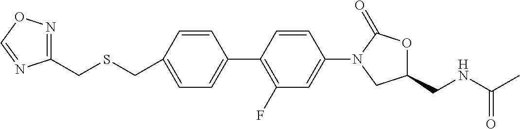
C1(CSCC2=NOC=N2)=CC=C(C2=C(F)C=C(N3CC(CNC(C)=O)OC3=O)C=C2)C=C1
